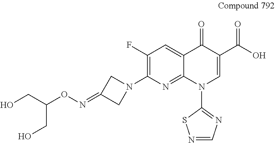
C1(F)=C(N2CC(=NOC(CO)CO)C2)N=C2C(=C1)C(=O)C(C(O)=O)=CN2C1=NC=NS1
